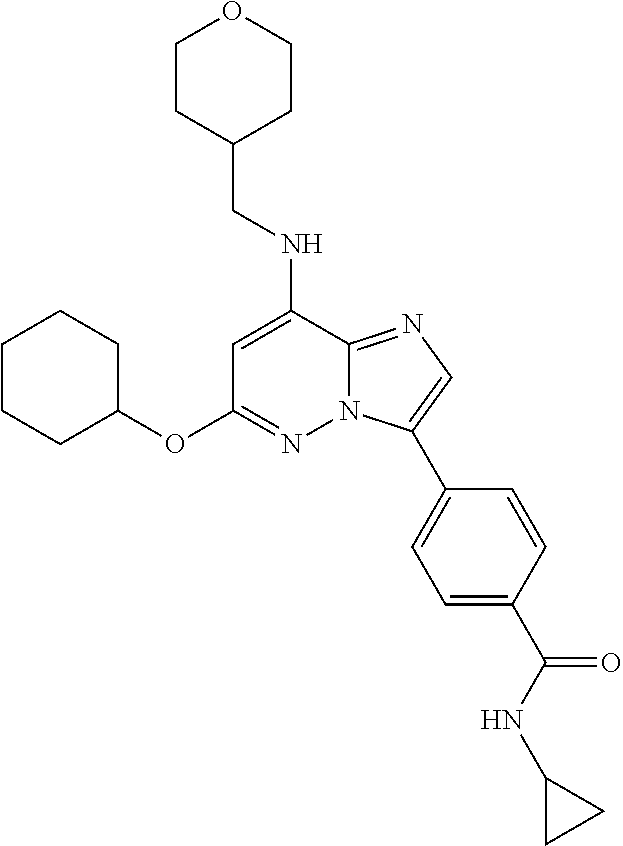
C1=C(NCC2CCOCC2)C2=NC=C(C3=CC=C(C(NC4CC4)=O)C=C3)N2N=C1OC1CCCCC1
